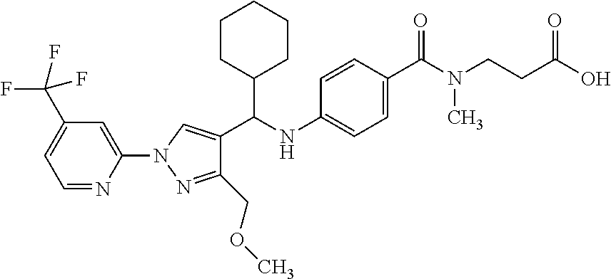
C1=C(N2N=C(COC)C(C(NC3=CC=C(C(N(CCC(O)=O)C)=O)C=C3)C3CCCCC3)=C2)N=CC=C1C(F)(F)F
